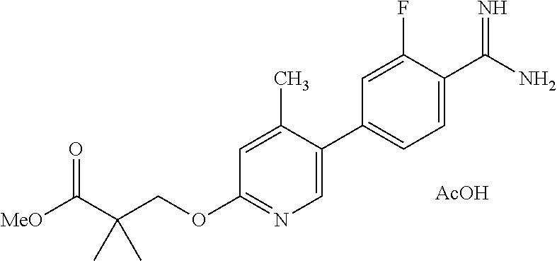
[MeO]C(C(COC1=NC=C(C2=CC=C(C(N)=N)C(F)=C2)C(C)=C1)(C)C)=O.[AcOH]
